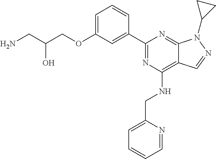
C1=C(OCC(CN)O)C=C(C2=NC(NCC3=CC=CC=N3)=C3C(=N2)N(C2CC2)N=C3)C=C1
